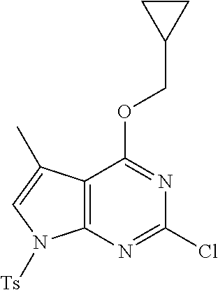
C12=C(N=C(Cl)N=C1OCC1CC1)N([Ts])C=C2C
